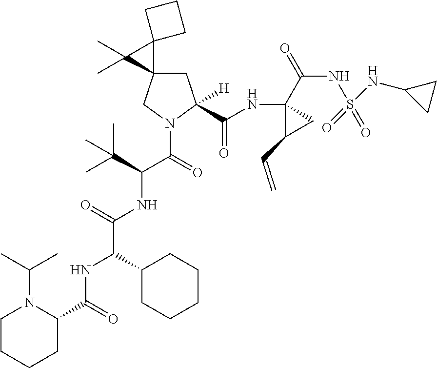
C1C2(CN(C(C(NC(C(NC(C3CCCCN3C(C)C)=O)C3CCCCC3)=O)C(C)(C)C)=O)C1(C(NC1(C(=O)NS(NC3CC3)(=O)=O)C(C=C)C1)=O)[H])C1(C2(C)C)CCC1
